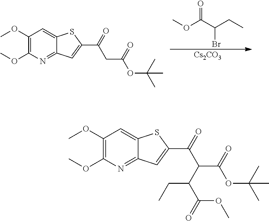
C1(OC)=C(OC)N=C2C(=C1)SC(C(=O)C(C(OC(C)(C)C)=O)C(C(=O)OC)CC)=C2.C1(OC)=C(OC)N=C2C(=C1)SC(C(=O)CC(OC(C)(C)C)=O)=C2.COC(C(CC)Br)=O.[Cs2CO3]
